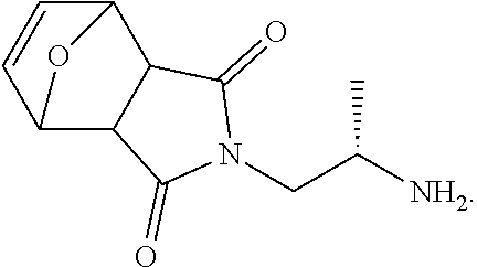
N1(CC([NH2])C)C(=O)C2C3C=CC(C2C1=O)O3
